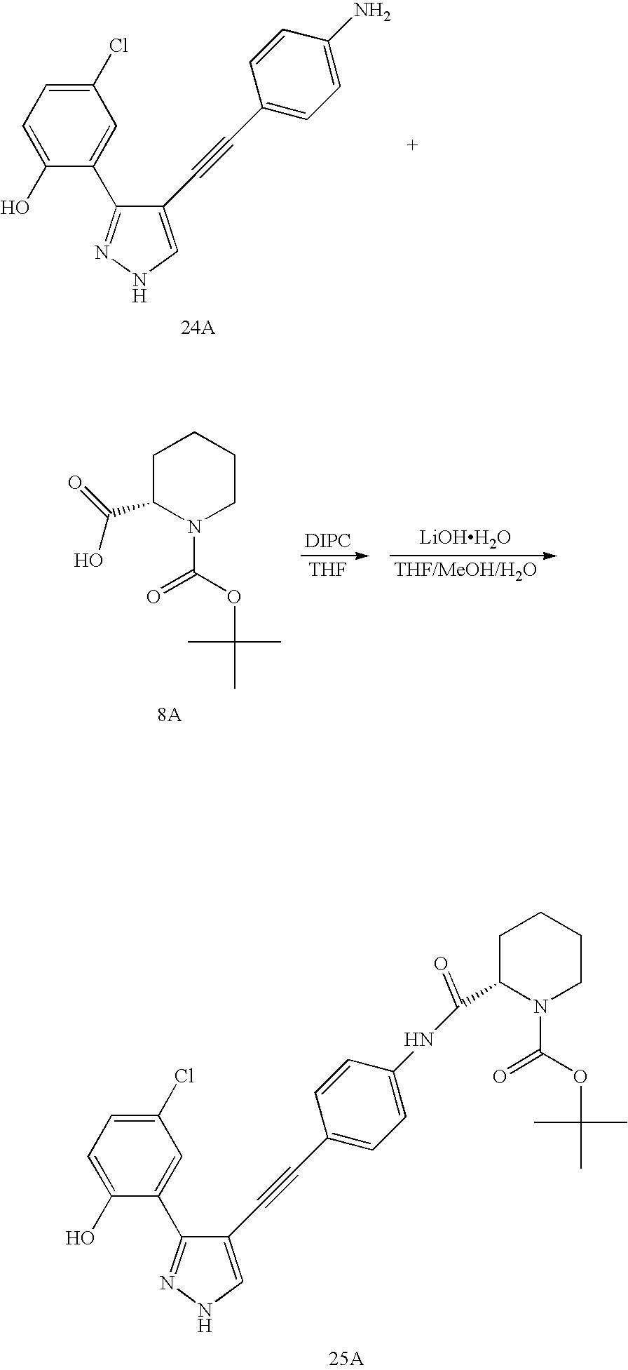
C1(Cl)=CC=C(O)C(C2=NNC=C2C#CC2=CC=C(N)C=C2)=C1.C1C(C(=O)O)N(C(OC(C)(C)C)=O)CCC1.[DIPC].[THF].[LiOHH2O].[THF/MeOH/H2O].C1(Cl)=CC=C(O)C(C2=NNC=C2C#CC2=CC=C(NC(C3N(C(=O)OC(C)(C)C)CCCC3)=O)C=C2)=C1
